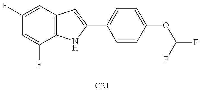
C1(F)=CC2=C(C(F)=C1)NC(C1=CC=C(OC(F)F)C=C1)=C2.[C21]
